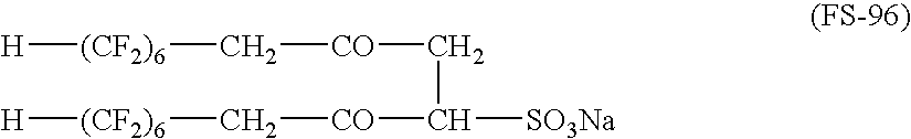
C(C([SO3Na])[CO]C[(CF2)6][H])[CO]C[(CF2)6][H]
